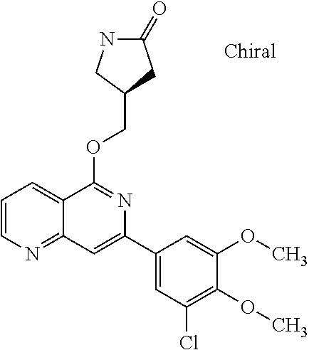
C1=CN=C2C(=C1)C(OCC1CC(=O)NC1)=NC(C1=CC(Cl)=C(OC)C(OC)=C1)=C2
